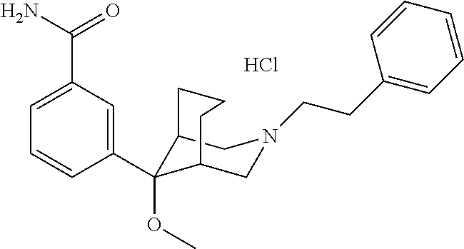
C12C(OC)(C3=CC(C(N)=O)=CC=C3)C(CN(CCC3=CC=CC=C3)C1)CCC2.Cl
